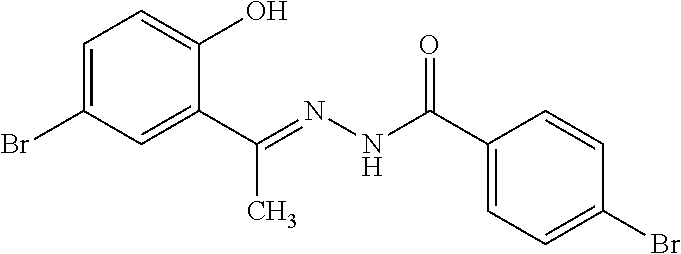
C1=C(Br)C=C(C(=NNC(C2=CC=C(Br)C=C2)=O)C)C(O)=C1
